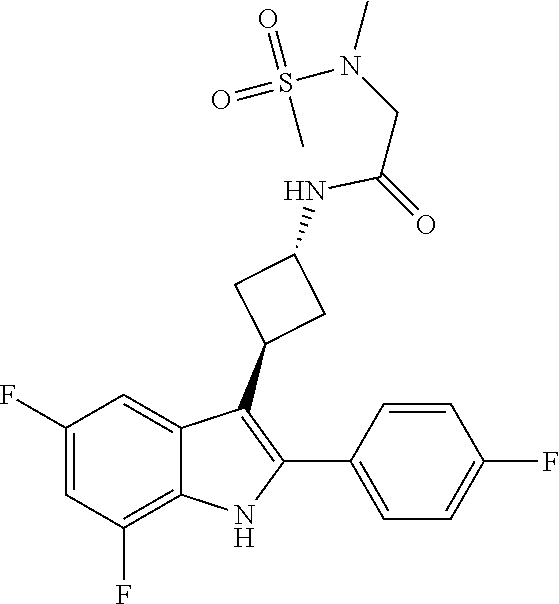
C(C(NC1CC(C2=C(C3=CC=C(F)C=C3)NC3=C(F)C=C(F)C=C32)C1)=O)N(C)S(=O)(=O)C
